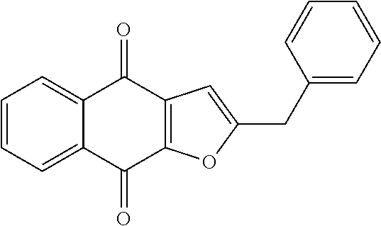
C1=CC=C2C(=C1)C(=O)C1=C(C2=O)OC(CC2=CC=CC=C2)=C1
